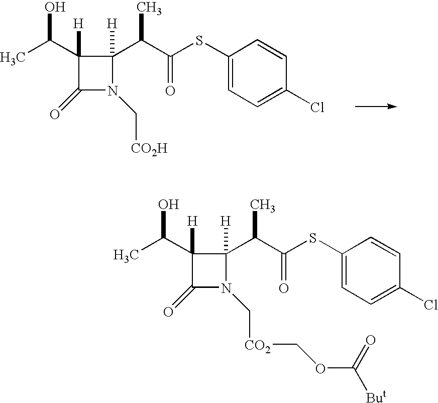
C1(=O)N(C[CO2H])C(C(C(SC2=CC=C(Cl)C=C2)=O)C)([H])C1(C(C)O)[H].C1(=O)N(C[CO2]COC([But])=O)C(C(C(SC2=CC=C(Cl)C=C2)=O)C)([H])C1(C(C)O)[H]
